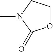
CN1C(=O)OCC1
